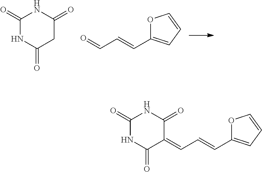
C1(=O)NC(=O)CC(=O)N1.C1(C=CC=O)=CC=CO1.C1(=O)NC(=O)C(=CC=CC2=CC=CO2)C(=O)N1
